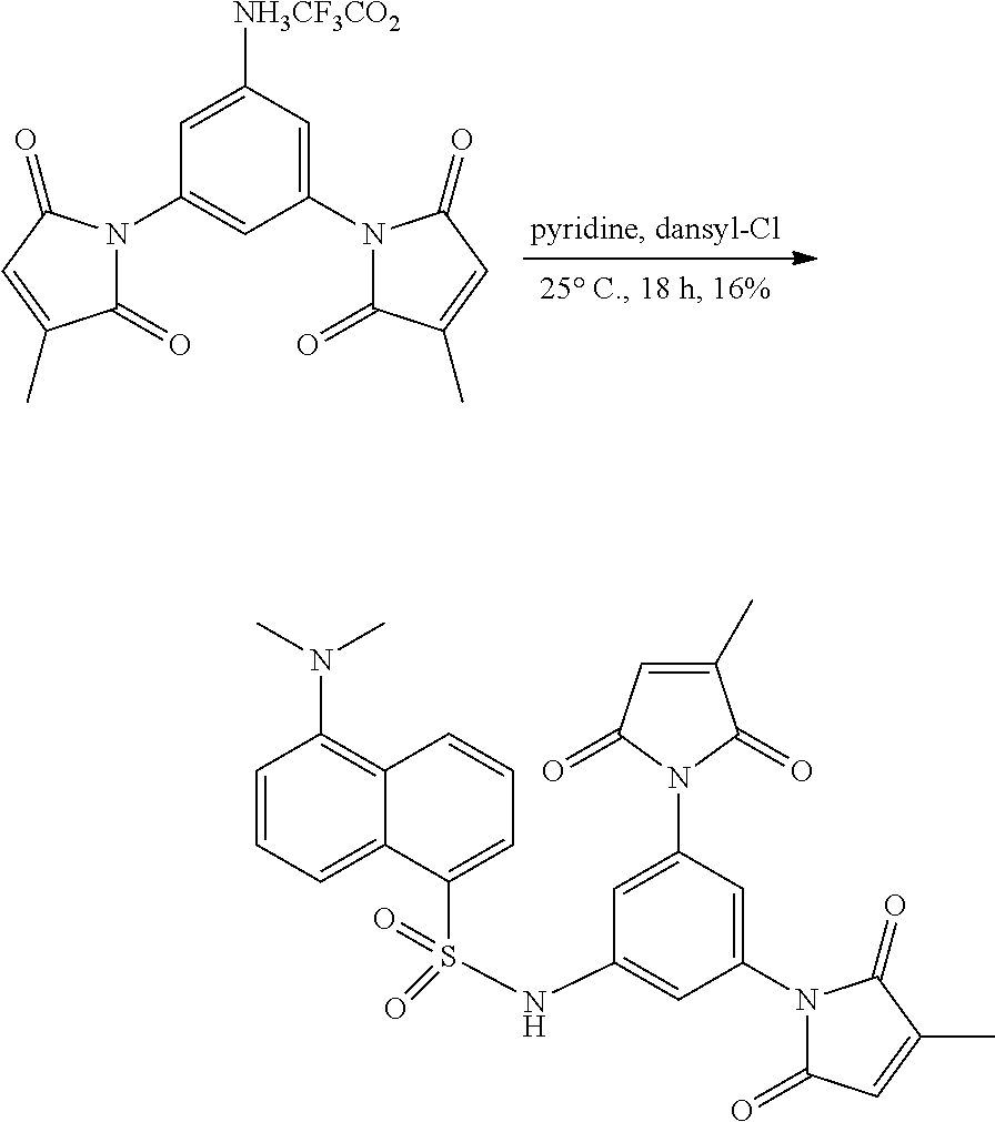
C1(=O)N(C2=CC(N3C(=O)C(C)=CC3=O)=CC([NH3CF3CO2])=C2)C(=O)C=C1C.N1(C2=CC(N3C(=O)C=C(C)C3=O)=CC(NS(C3=CC=CC4=C(N(C)C)C=CC=C34)(=O)=O)=C2)C(=O)C=C(C)C1=O
